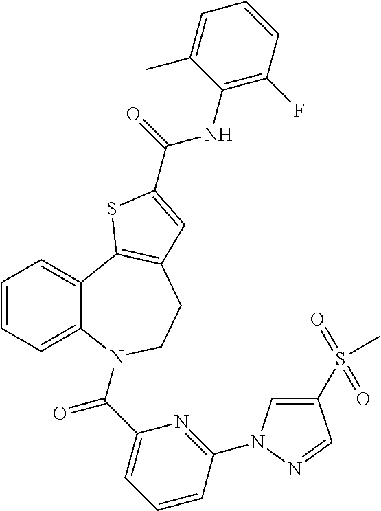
C1=CC=C2C(=C1)C1=C(CCN2C(C2=CC=CC(N3C=C(S(=O)(=O)C)C=N3)=N2)=O)C=C(C(=O)NC2=C(F)C=CC=C2C)S1
